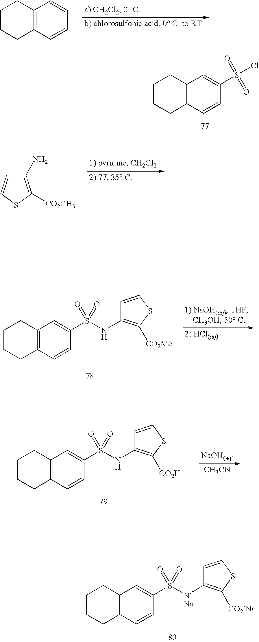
C12=C(C=CC(S(NC3=C([CO2Me])SC=C3)(=O)=O)=C1)CCCC2.C12=C(C=CC(S(NC3=C([CO2H])SC=C3)(=O)=O)=C1)CCCC2.[CH3CN].C1CCC2=C(C1)C=CC=C2.C1([CO2CH3])=C(N)C=CS1.C1CCC2=C(C1)C=C(S(=O)(=O)Cl)C=C2.C12=C(C=CC(S([N-Na+]C3=C([CO2-Na+])SC=C3)(=O)=O)=C1)CCCC2
